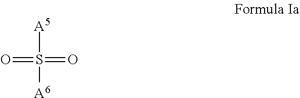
[A5]S([A6])(=O)=O
